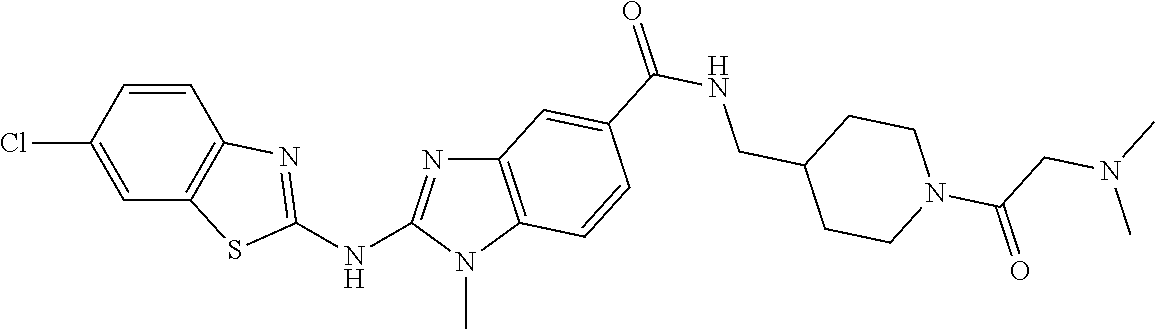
C1(Cl)=CC2=C(C=C1)N=C(NC1=NC3=C(N1C)C=CC(C(NCC1CCN(C(=O)CN(C)C)CC1)=O)=C3)S2
